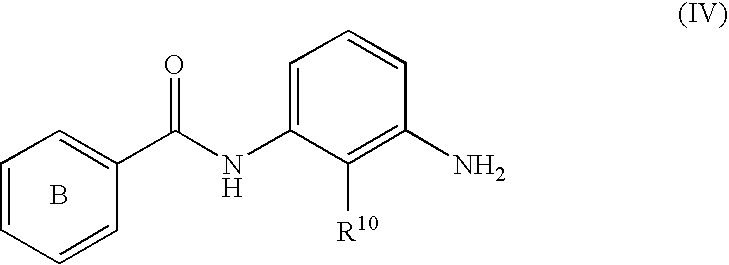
C1=CC=CC(C(NC2=CC=CC(N)=C2[R10])=O)=C1.B
